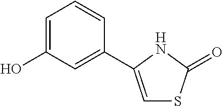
OC1=CC=CC(C2=CSC(=O)N2)=C1
